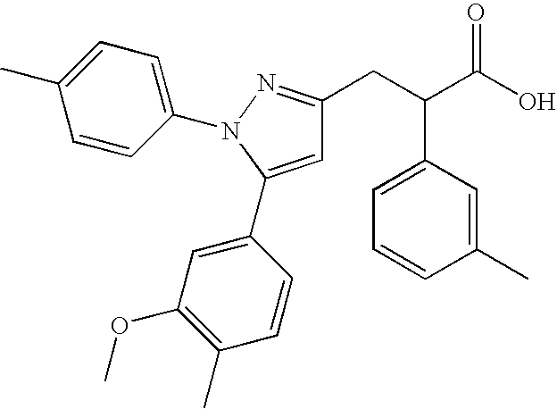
CC1=C(OC)C=C(C2=CC(CC(C(O)=O)C3=CC=CC(C)=C3)=NN2C2=CC=C(C)C=C2)C=C1
